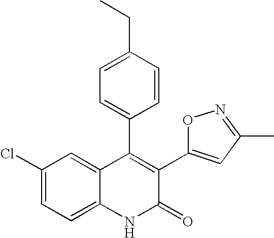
C1(Cl)=CC=C2C(=C1)C(C1=CC=C(CC)C=C1)=C(C1=CC(C)=NO1)C(=O)N2
